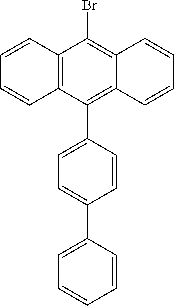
C12=C(C(C3=CC=C(C4=CC=CC=C4)C=C3)=C3C(=C1Br)C=CC=C3)C=CC=C2
